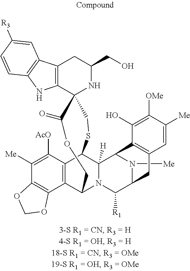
C12=C(C3=C(N1)C=CC([R3])=C3)CC(CO)NC21C(=O)OCC2C3=C(C(SC1)C1([H])N2C([R1])C2N([Me])C1C1=C(C2)C=C([Me])C([OMe])=C1O)C([AcO])=C([Me])C1=C3OCO1
